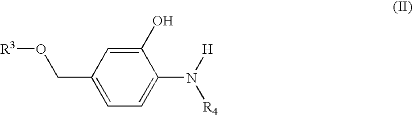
C1=C(CO[R3])C=C(O)C(N([H])[R4])=C1
